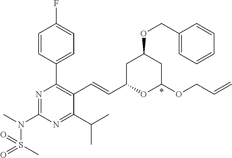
C1=CC(C2=C(C=CC3OC(OCC=C)CC(OCC4=CC=CC=C4)C3)C(C(C)C)=NC(N(C)S(=O)(C)=O)=N2)=CC=C1F
